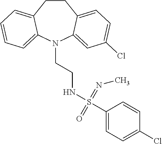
C1CC2=CC=C(Cl)C=C2N(CCNS(=NC)(=O)C2=CC=C(Cl)C=C2)C2=CC=CC=C12
